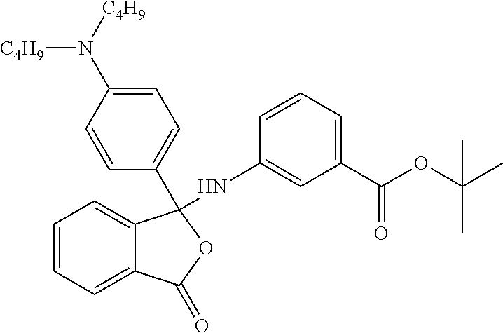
C1=CC(N([C4H9])[C4H9])=CC=C1C1(NC2=CC(C(=O)OC(C)(C)C)=CC=C2)C2=CC=CC=C2C(=O)O1
